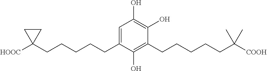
C1=C(CCCCCC2([HOOC])CC2)C(O)=C(CCCCCC([COOH])(C)C)C(O)=C1O
